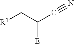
[R1]CC(C#N)[E]
